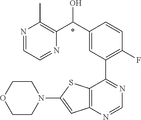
C12=C(C(C3=C(F)C=CC(C(C4=C(C)N=CC=N4)O)=C3)=NC=N1)SC(N1CCOCC1)=C2.*
